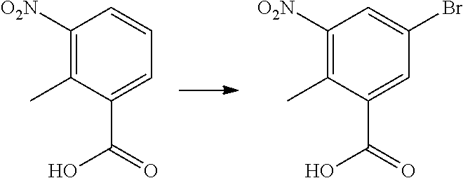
C1([O2N])=C(C)C(C(=O)O)=CC=C1.C1([O2N])=C(C)C(C(=O)O)=CC(Br)=C1
